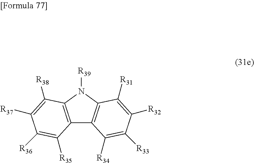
C12=C(N([R39])C3=C1C([R34])=C([R33])C([R32])=C3[R31])C([R38])=C([R37])C([R36])=C2[R35]
